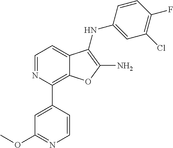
C1(Cl)=C(F)C=CC(NC2=C(N)OC3=C(C4=CC(OC)=NC=C4)N=CC=C32)=C1
